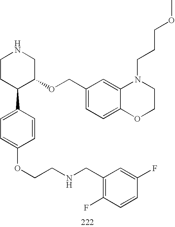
C1CC(C2=CC=C(OCCNCC3=C(F)C=CC(F)=C3)C=C2)C(OCC2=CC=C3C(=C2)N(CCCOC)CCO3)CN1
